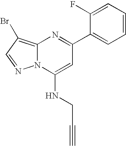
C1(C2=CC=CC=C2F)=NC2=C(Br)C=NN2C(NCC#C)=C1
